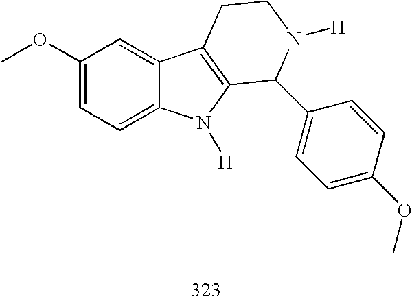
C1(OC)=CC=C2C(=C1)C1=C(N2[H])C(C2=CC=C(OC)C=C2)N([H])CC1
